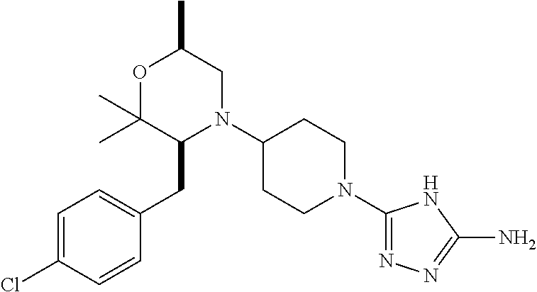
C1=C(Cl)C=CC(CC2N(C3CCN(C4=NN=C(N)N4)CC3)CC(C)OC2(C)C)=C1
